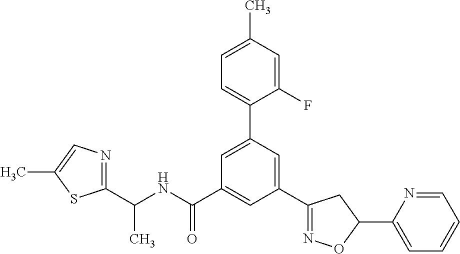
C1(C2=NOC(C3=CC=CC=N3)C2)=CC(C2=CC=C(C)C=C2F)=CC(C(NC(C2=NC=C(C)S2)C)=O)=C1
